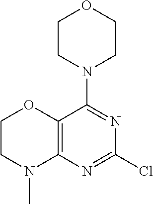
C12=C(N=C(Cl)N=C1N1CCOCC1)N(C)CCO2
